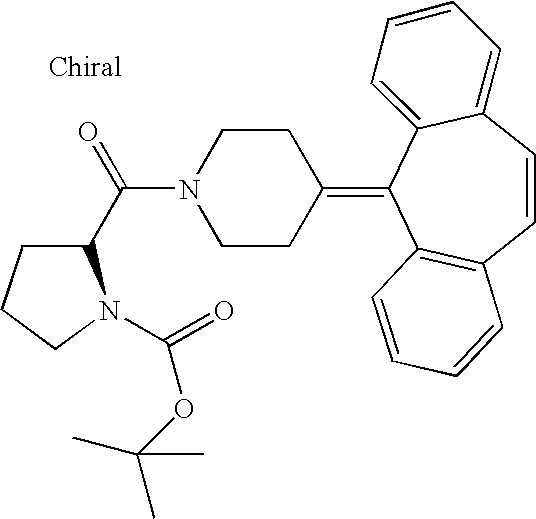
C1C(C(N2CCC(=C3C4=C(C=CC5=CC=CC=C35)C=CC=C4)CC2)=O)N(C(=O)OC(C)(C)C)CC1
